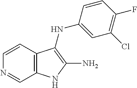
C1=NC=CC2=C1NC(N)=C2NC1=CC(Cl)=C(F)C=C1
